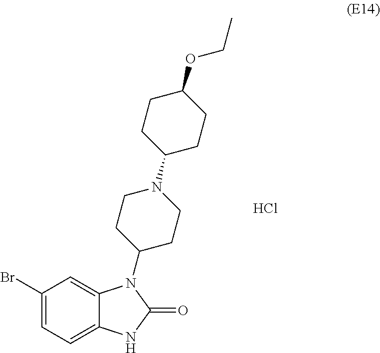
C1(Br)=CC=C2C(=C1)N(C1CCN(C3CCC(OCC)CC3)CC1)C(=O)N2.Cl
